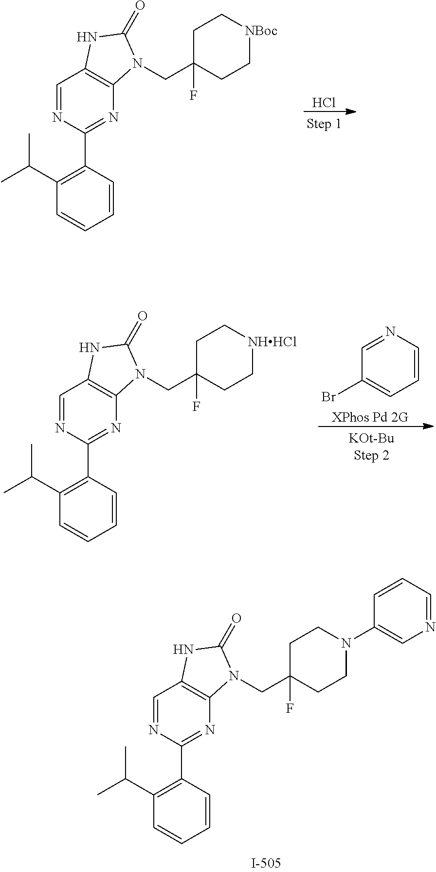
C1=NC(C2=C(C(C)C)C=CC=C2)=NC2=C1NC(=O)N2CC1(F)CC[NBoc]CC1.Cl.C1=NC(C2=C(C(C)C)C=CC=C2)=NC2=C1NC(=O)N2CC1(F)CC[NHHCl]CC1.[XPhos Pd 2G].C1=CN=CC(Br)=C1.C1=NC(C2=C(C(C)C)C=CC=C2)=NC2=C1NC(=O)N2CC1(F)CCN(C2=CN=CC=C2)CC1
